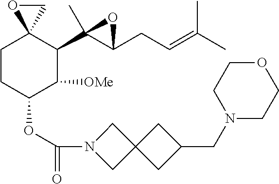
C1CC(OC(=O)N2CC3(C2)CC(CN2CCOCC2)C3)C([OMe])C(C2(C)C(CC=C(C)C)O2)C12CO2
